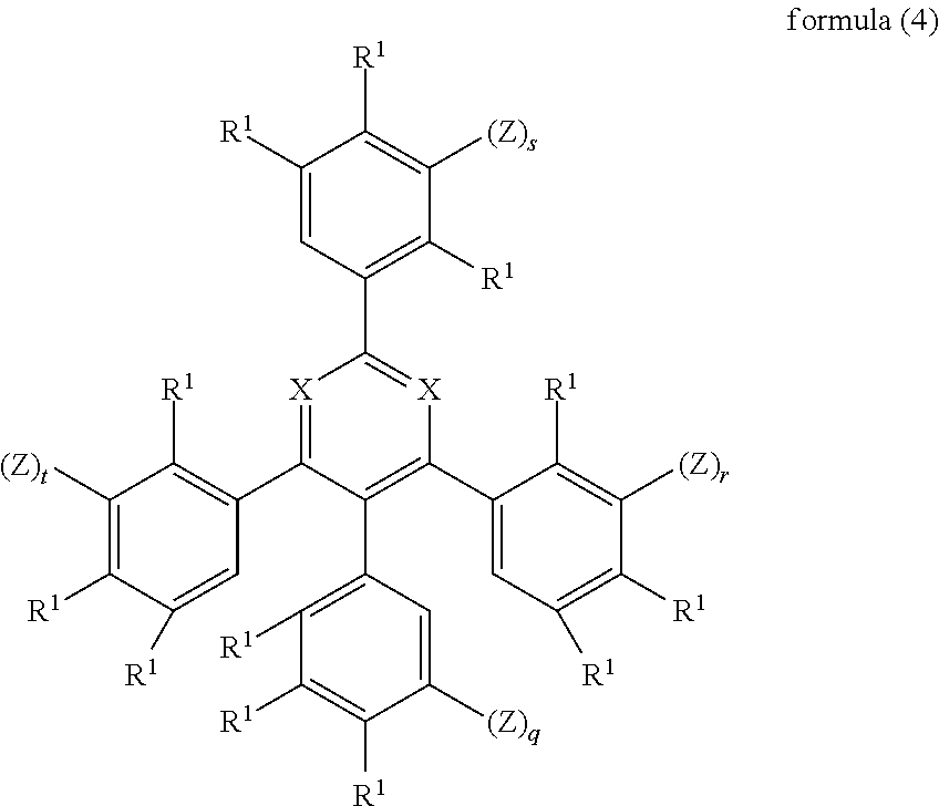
[X]1=C(C2=C([R1])C([(Z)t])=C([R1])C([R1])=C2)C(C2=C([R1])C([R1])=C([R1])C([(Z)q])=C2)=C(C2=CC([R1])=C([R1])C([(Z)r])=C2[R1])[X]=C1C1=C([R1])C([(Z)s])=C([R1])C([R1])=C1
